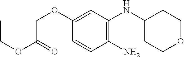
C1(NC2=C(N)C=CC(OCC(=O)OCC)=C2)CCOCC1
